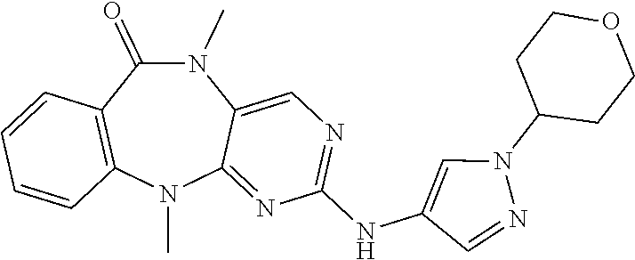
N1(C)C(=O)C2=C(N(C)C3=NC(NC4=CN(C5CCOCC5)N=C4)=NC=C13)C=CC=C2
